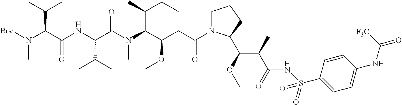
[Boc]N(C(C(=O)NC(C(=O)N(C)C(C(C)CC)C(OC)CC(=O)N1CCCC1C(C(C(=O)NS(C1=CC=C(NC([F3C])=O)C=C1)(=O)=O)C)OC)C(C)C)C(C)C)C
